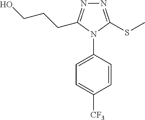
N1=C(SC)N(C2=CC=C([CF3])C=C2)C(CCCO)=N1
